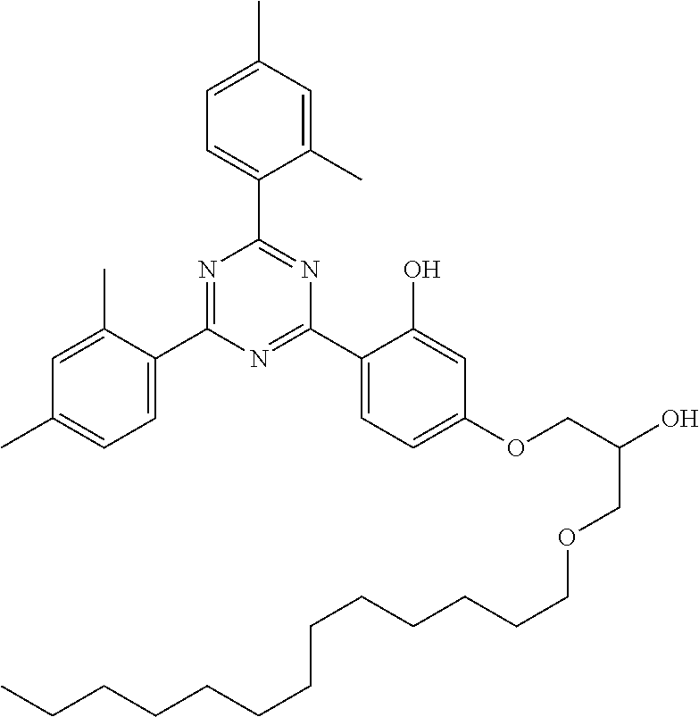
N1=C(C2=CC=C(C)C=C2C)N=C(C2=CC=C(OCC(O)COCCCCCCCCCCCCC)C=C2O)N=C1C1=CC=C(C)C=C1C
